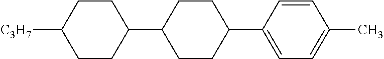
C1CC(C2CCC(C3=CC=C(C)C=C3)CC2)CCC1[C3H7]
